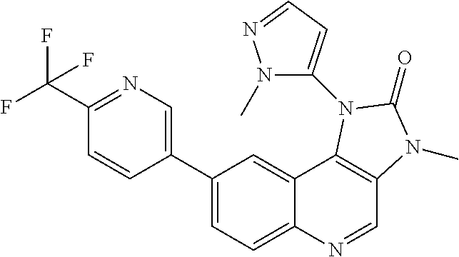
C1(C2=CN=C(C(F)(F)F)C=C2)=CC=C2C(=C1)C1=C(C=N2)N(C)C(=O)N1C1=CC=NN1C
